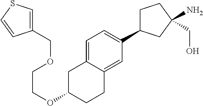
C1C(C2=CC=C3C(=C2)CCC(OCCOCC2=CSC=C2)C3)CC(N)(CO)C1
